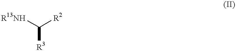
[R13NH]C([R2])[R3]
